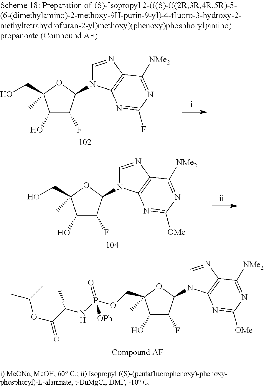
C1(O)C(F)C(N2C=NC3=C2N=C(F)N=C3[NMe2])OC1(CO)C.C1(O)C(F)C(N2C=NC3=C2N=C([OMe])N=C3[NMe2])OC1(CO)C.C1(O)C(F)C(N2C=NC3=C2N=C([OMe])N=C3[NMe2])OC1(COP(NC(C(=O)OC(C)C)C)(=O)[OPh])C
